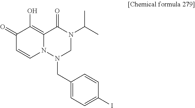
C(N1CN(C(C)C)C(=O)C2=C(O)C(=O)C=CN12)C1=CC=C(I)C=C1
